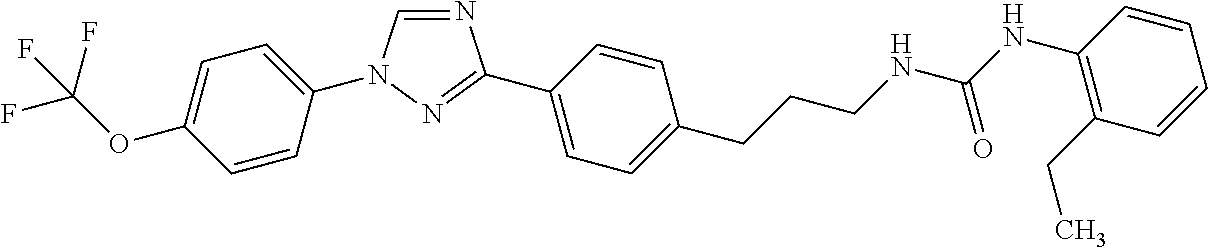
C1=C(N2C=NC(C3=CC=C(CCCNC(NC4=C(CC)C=CC=C4)=O)C=C3)=N2)C=CC(OC(F)(F)F)=C1
